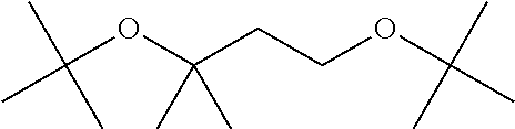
C(OC(CCOC(C)(C)C)(C)C)(C)(C)C
